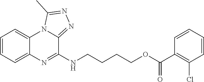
C1=CC=C2C(=C1)N1C(=NN=C1C)C(NCCCCOC(C1=C(Cl)C=CC=C1)=O)=N2
